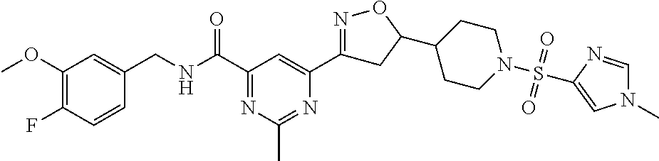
C1(OC)=C(F)C=CC(CNC(C2=NC(C)=NC(C3=NOC(C4CCN(S(=O)(=O)C5=CN(C)C=N5)CC4)C3)=C2)=O)=C1
